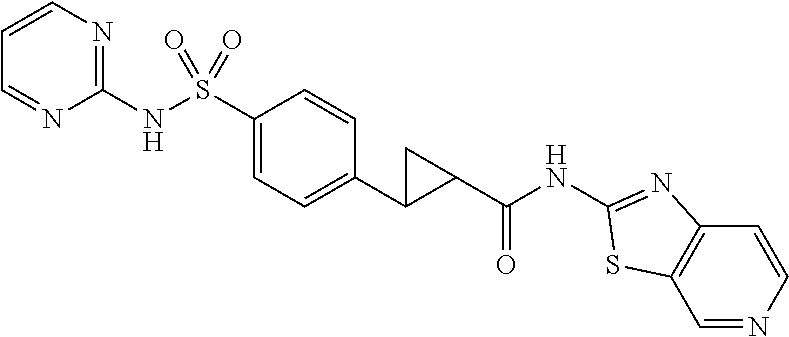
C1(NS(C2=CC=C(C3C(C(NC4=NC5=C(C=NC=C5)S4)=O)C3)C=C2)(=O)=O)=NC=CC=N1
